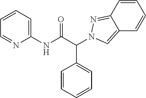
C(C(NC1=CC=CC=N1)=O)(C1=CC=CC=C1)N1N=C2C=CC=CC2=C1
